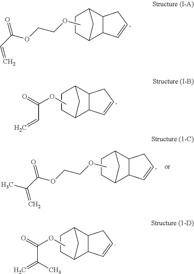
C1CC2C3C(C1C2)CC=C3.COCCOC(=O)C=C.C1CC2C3C(C1C2)CC=C3.COC(C=C)=O.C1CC2C3C(C1C2)CC=C3.COC(C(=C)C)=O.C1CC2C3C(C1C2)CC=C3.COCCOC(=O)C(=C)C
